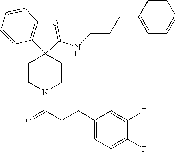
N(C(C1(C2=CC=CC=C2)CCN(C(=O)CCC2=CC=C(F)C(F)=C2)CC1)=O)CCCC1=CC=CC=C1
